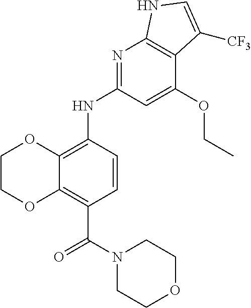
C1COC2=C(C(N3CCOCC3)=O)C=CC(NC3=NC4=C(C(OCC)=C3)C([CF3])=CN4)=C2O1
